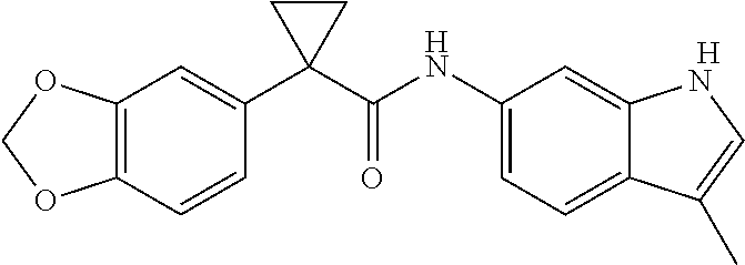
[H].C12=C(C=CC(C3(C(NC4=CC=C5C(=C4)NC=C5C)=O)CC3)=C1)OCO2
